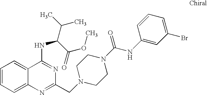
C1=CC=C2C(=C1)C(NC(C(C)C)C(=O)OC)=NC(CN1CCN(C(NC3=CC(Br)=CC=C3)=O)CC1)=N2
